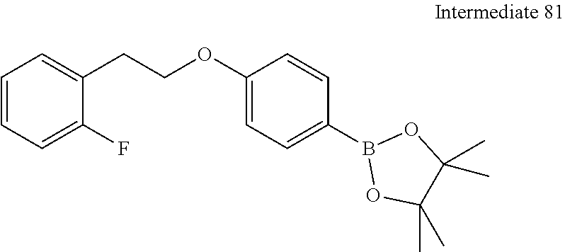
C1=CC=C(F)C(CCOC2=CC=C(B3OC(C)(C)C(C)(C)O3)C=C2)=C1
